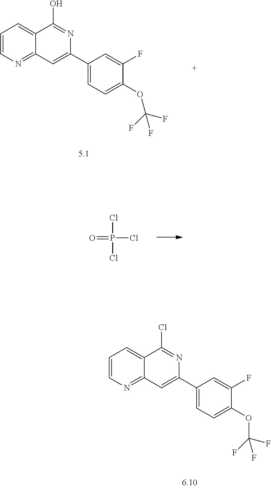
C1=CN=C2C(=C1)C(Cl)=NC(C1=CC=C(OC(F)(F)F)C(F)=C1)=C2.C1=CN=C2C(=C1)C(O)=NC(C1=CC=C(OC(F)(F)F)C(F)=C1)=C2.O=P(Cl)(Cl)Cl
